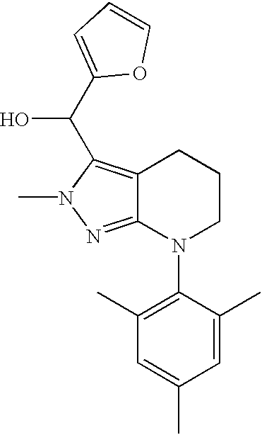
C12=C(C(C3=CC=CO3)O)N(C)N=C1N(C1=C(C)C=C(C)C=C1C)CCC2
